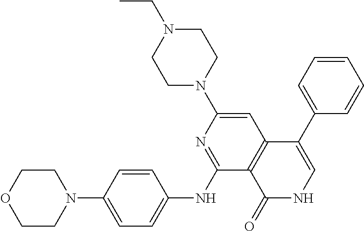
N1(C2=CC3=C(C(NC4=CC=C(N5CCOCC5)C=C4)=N2)C(=O)NC=C3C2=CC=CC=C2)CCN(CC)CC1
